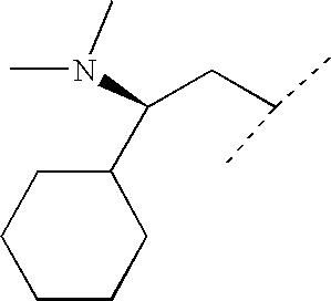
C(CC(N(C)C)C1CCCCC1)(C)C
